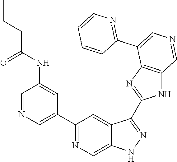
C1(C2=CN=CC(NC(=O)CCC)=C2)=NC=C2C(=C1)C(C1=NC3=C(N1)C=NC=C3C1=NC=CC=C1)=NN2
